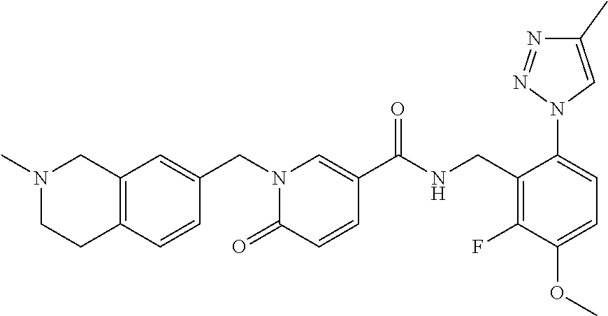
N1=NN(C2=CC=C(OC)C(F)=C2CNC(C2=CN(CC3=CC4=C(C=C3)CCN(C)C4)C(=O)C=C2)=O)C=C1C
